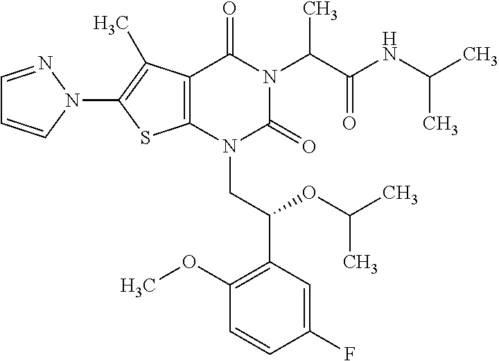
C12=C(C(C)=C(N3C=CC=N3)S1)C(=O)N(C(C(=O)NC(C)C)C)C(=O)N2CC(C1=C(OC)C=CC(F)=C1)OC(C)C
